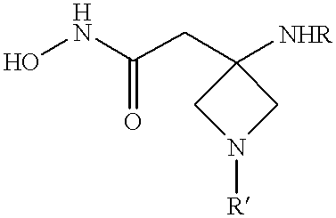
ONC(CC1([NHR])CN([R])C1)=O
